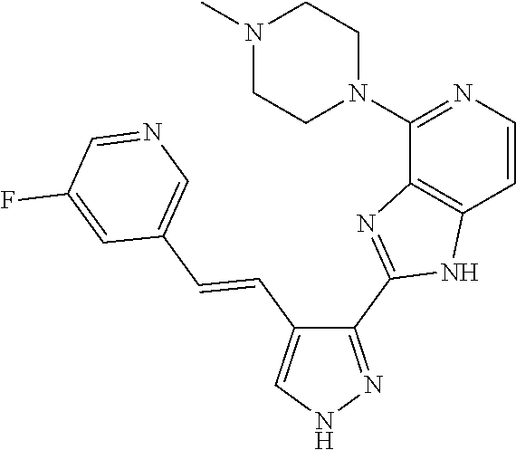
C1(C2=NC3=C(C=CN=C3N3CCN(C)CC3)N2)=NNC=C1C=CC1=CN=CC(F)=C1
